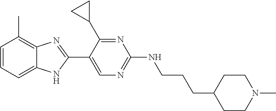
C1(C)=C2C(=CC=C1)NC(C1=CN=C(NCCCC3CCN(C)CC3)N=C1C1CC1)=N2
